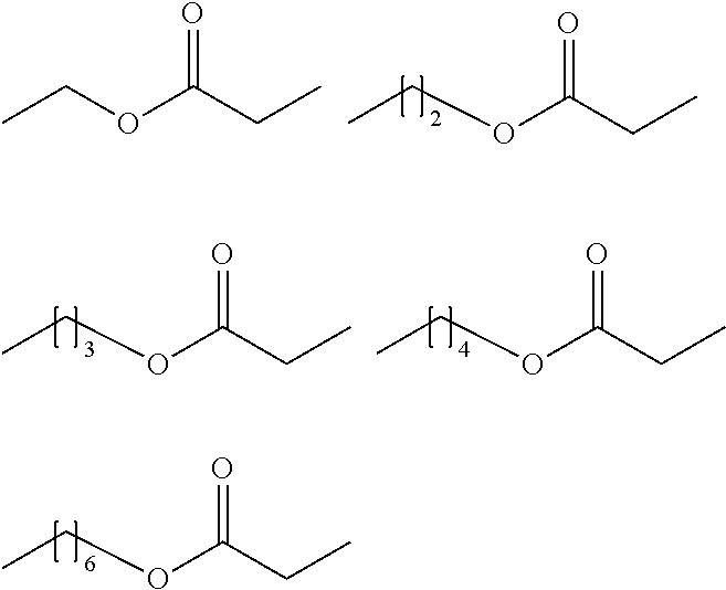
CCOC(CC)=O.CCOC(CC)=O.CCOC(CC)=O.CCOC(CC)=O.CCOC(CC)=O
